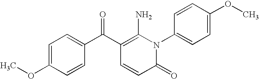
C1(=O)N(C2=CC=C(OC)C=C2)C(N)=C(C(C2=CC=C(OC)C=C2)=O)C=C1
